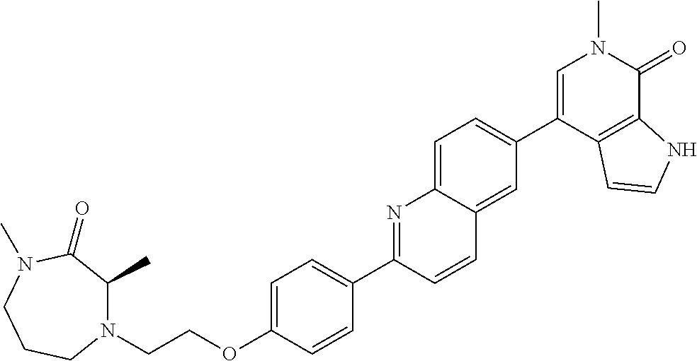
C(OC1=CC=C(C2=NC3=CC=C(C4=CN(C)C(=O)C5=C4C=CN5)C=C3C=C2)C=C1)CN1C(C)C(=O)N(C)CCC1
